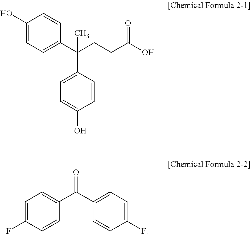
C1(O)=CC=C(C(C2=CC=C(O)C=C2)(CCC(O)=O)C)C=C1.O=C(C1=CC=C(F)C=C1)C1=CC=C(F)C=C1
